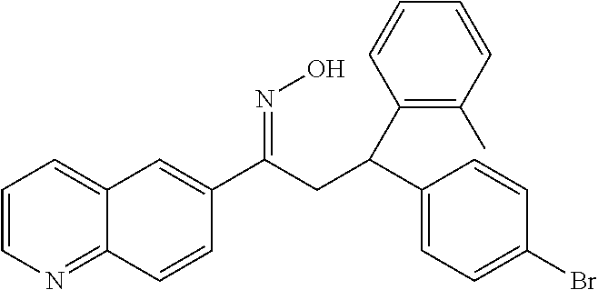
C12=CC=CN=C1C=CC(C(CC(C1=CC=C(Br)C=C1)C1=C(C)C=CC=C1)=NO)=C2
